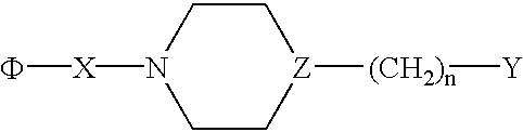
C1C[Z]([(CH2)n][Y])CCN1[X]F
